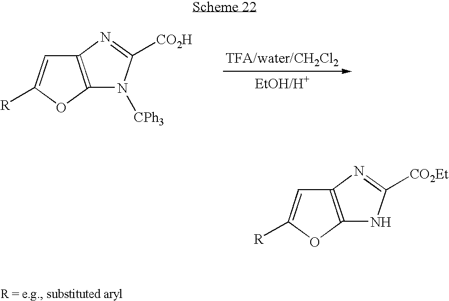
C12=C(OC([R])=C1)N([CPh3])C([CO2H])=N2.C12=C(OC([R])=C1)NC([CO2Et])=N2
